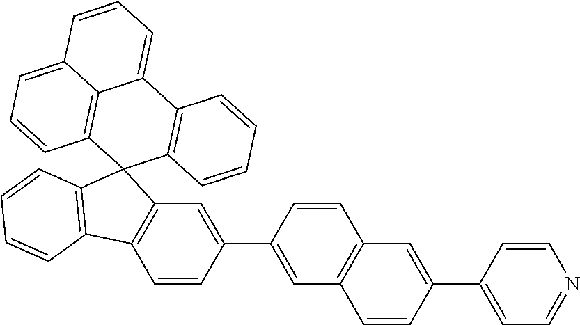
C1=CC(C2=CC3=C(C=C2)C=C(C2=CC4=C(C=C2)C2=C(C45C4=C(C6=CC=CC7=CC=CC5=C67)C=CC=C4)C=CC=C2)C=C3)=CC=N1
